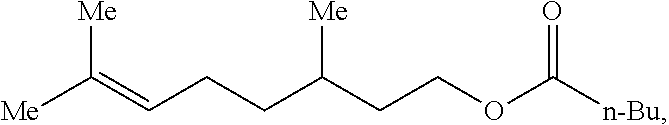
[Me]C(=CCCC(CCOC([n-Bu])=O)[Me])[Me]
